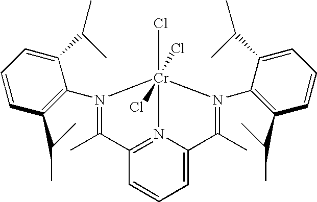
C1=CC=C2N3=C1C(C)=N(C1=C(C(C)C)C=CC=C1C(C)C)[Cr]3(Cl)(Cl)(Cl)N(C1=C(C(C)C)C=CC=C1C(C)C)=C2C
